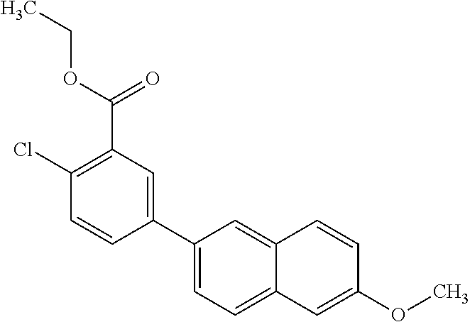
C1(C2=CC(C(OCC)=O)=C(Cl)C=C2)=CC=C2C(=C1)C=CC(OC)=C2
